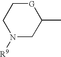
N1([R9])CC(C)[G]CC1
